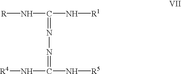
[R]NC(N[R1])=NN=C(N[R5])N[R4]
